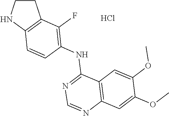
C1CNC2=C1C(F)=C(NC1=NC=NC3=C1C=C(OC)C(OC)=C3)C=C2.Cl
